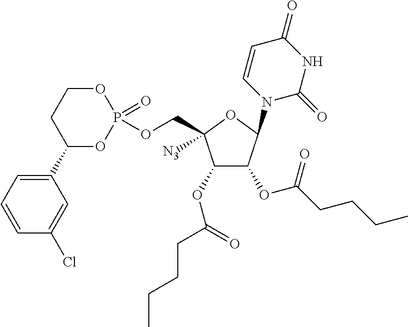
C1(OC(=O)CCCC)C(OC(CCCC)=O)C(N2C=CC(=O)NC2=O)OC1(COP1(=O)OCCC(C2=CC=CC(Cl)=C2)O1)[N3]
